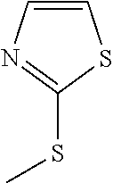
S(C1=NC=CS1)C
